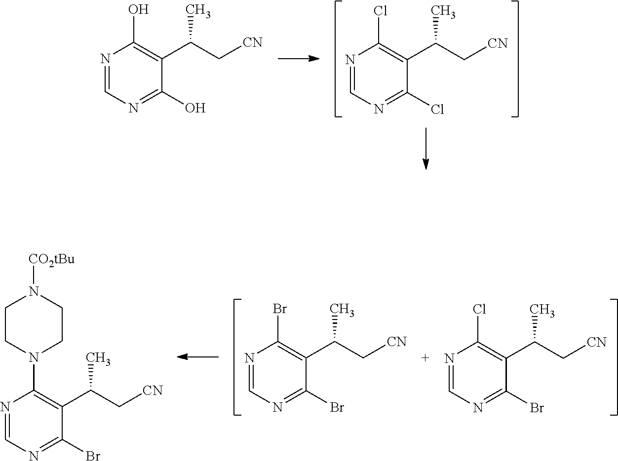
N1=CN=C(Cl)C(C(C[CN])C)=C1Cl.N1=CN=C(O)C(C(C[CN])C)=C1O.N1=CN=C(Br)C(C(C[CN])C)=C1N1CCN([CO2tBu])CC1.N1=CN=C(Br)C(C(C[CN])C)=C1Br.N1=CN=C(Br)C(C(C[CN])C)=C1Cl
